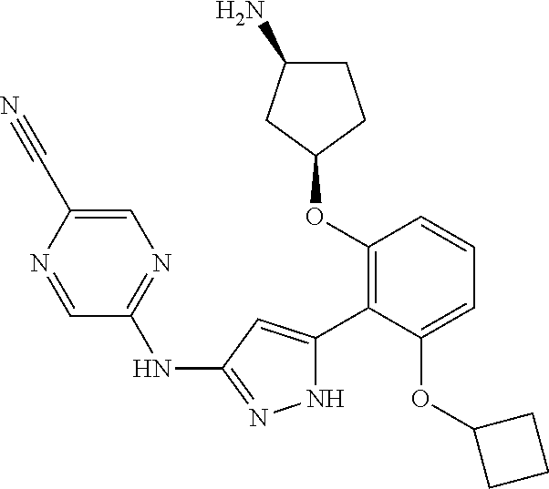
C1(OC2=C(C3=CC(NC4=NC=C(C#N)N=C4)=NN3)C(OC3CCC3)=CC=C2)CCC(N)C1
